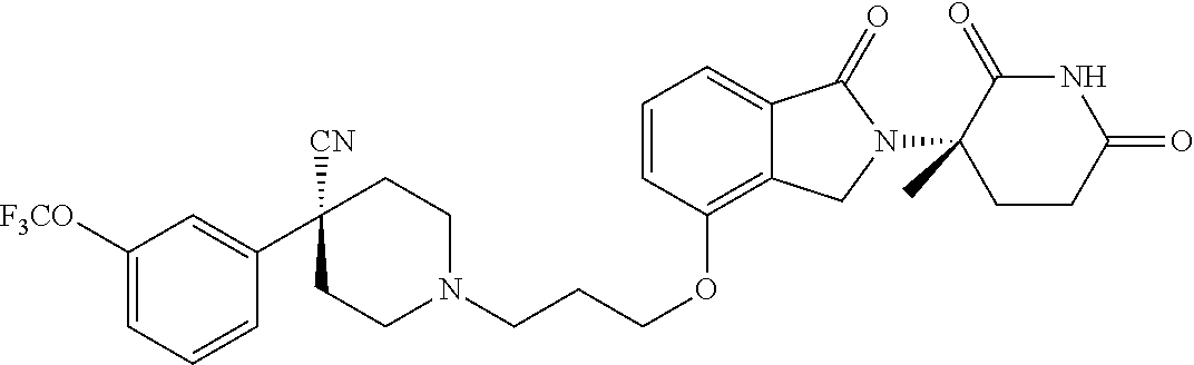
C1CN(CCCOC2=C3C(=CC=C2)C(=O)N(C2(C)C(=O)NC(=O)CC2)C3)CCC1([CN])C1=CC([F3CO])=CC=C1
